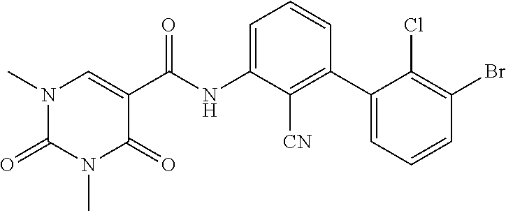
N1(C)C(=O)N(C)C=C(C(=O)NC2=CC=CC(C3=CC=CC(Br)=C3Cl)=C2[CN])C1=O
